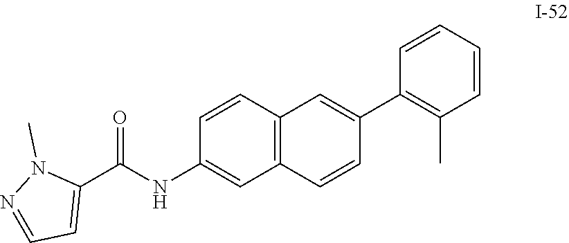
C1=CC2=C(C=C1NC(C1=CC=NN1C)=O)C=CC(C1=C(C)C=CC=C1)=C2
